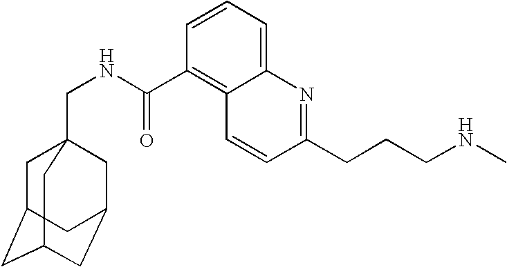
C1C2CC3CC(CC1(CNC(C1=C4C(=CC=C1)N=C(CCCNC)C=C4)=O)C3)C2
